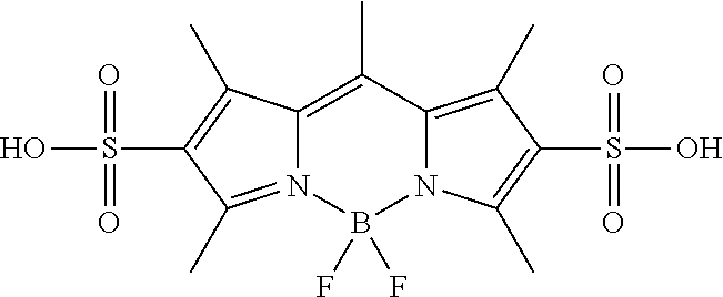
N12=C(C)C(S(O)(=O)=O)=C(C)C1=C(C)C1=C(C)C(S(O)(=O)=O)=C(C)N1B2(F)F
